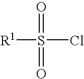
[R1]S(Cl)(=O)=O
